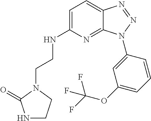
C1=C(NCCN2C(=O)NCC2)N=C2C(=C1)N=NN2C1=CC(OC(F)(F)F)=CC=C1
